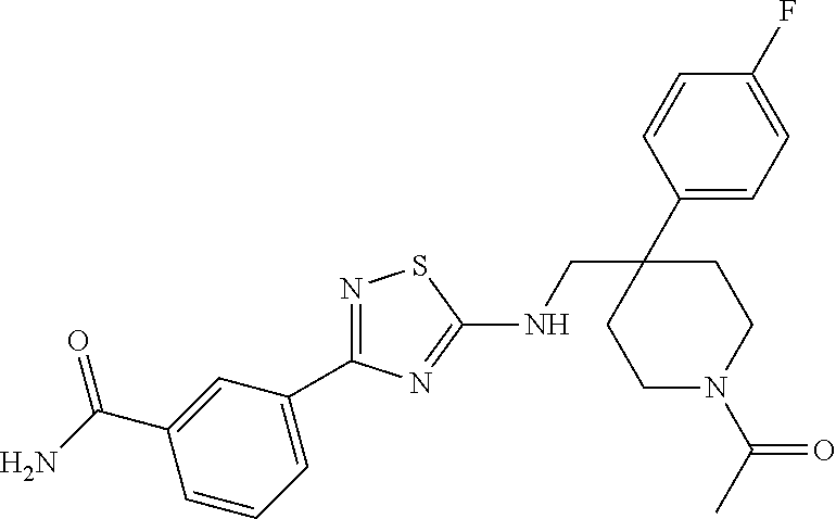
N1=C(C2=CC=CC(C(N)=O)=C2)N=C(NCC2(C3=CC=C(F)C=C3)CCN(C(C)=O)CC2)S1
